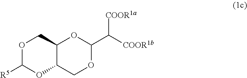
[COOR1a]C(C1OC2C(CO1)OC([R5])OC2)[COOR1b]
